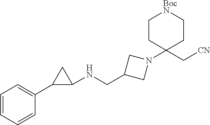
C1=CC=CC(C2C(NCC3CN(C4(C[CN])CC[BocN]CC4)C3)C2)=C1
